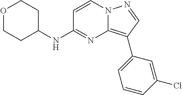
C1COCCC1NC1=NC2=C(C3=CC=CC(Cl)=C3)C=NN2C=C1
